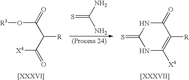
[R3]OC(C(C(=O)[X4])[R])=O.S=C(N)N.C1(=O)NC(=S)NC([X4])=C1[R]
